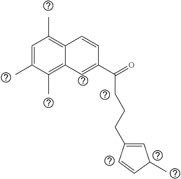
C1=C(C)C(C)=C2C(=C1C)C=CC(C(=O)CCCC1=CC(C)C=C1)=C2
